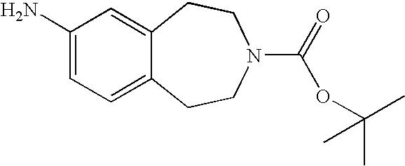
C1CN(C(=O)OC(C)(C)C)CCC2=CC(N)=CC=C12
